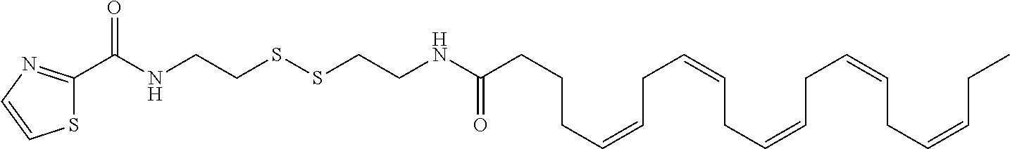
C(NCCSSCCNC(CCCC=CCC=CCC=CCC=CCC=CCC)=O)(=O)C1=NC=CS1
